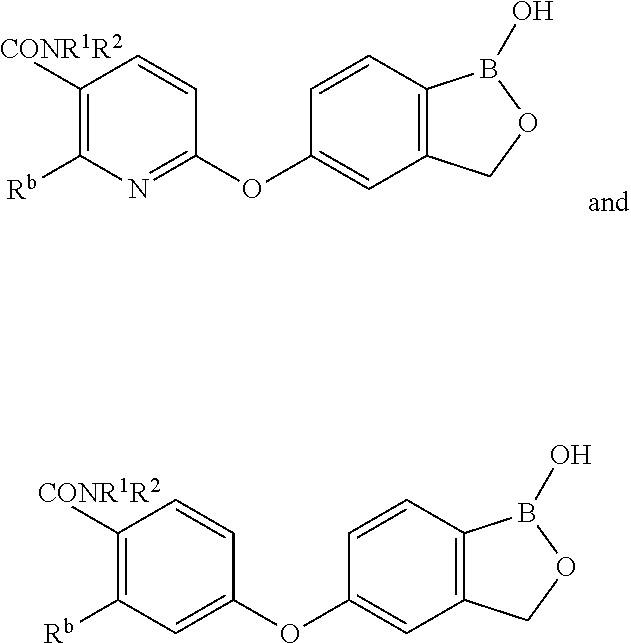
C1=C(OC2=CC3=C(C=C2)B(O)OC3)C=CC([CONR1R2])=C1[Rb].N1=C(OC2=CC3=C(C=C2)B(O)OC3)C=CC([CONR1R2])=C1[Rb]
